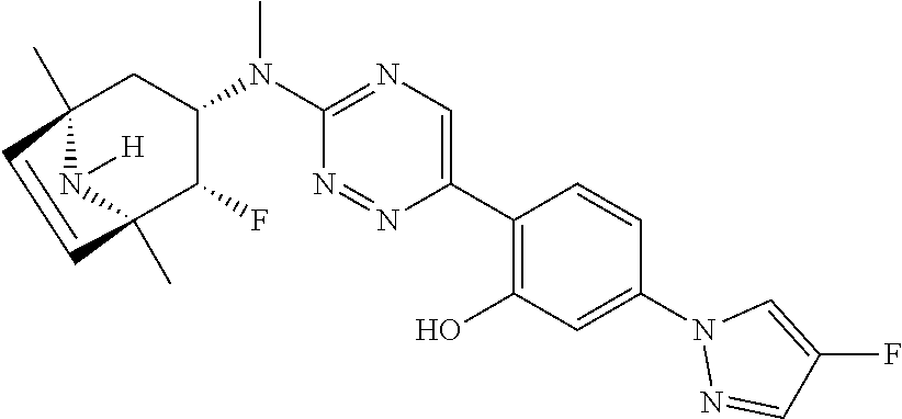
C12(C)N([H])C(C)(C(F)C(N(C3=NC=C(C4=C(O)C=C(N5N=CC(F)=C5)C=C4)N=N3)C)C1)C=C2
